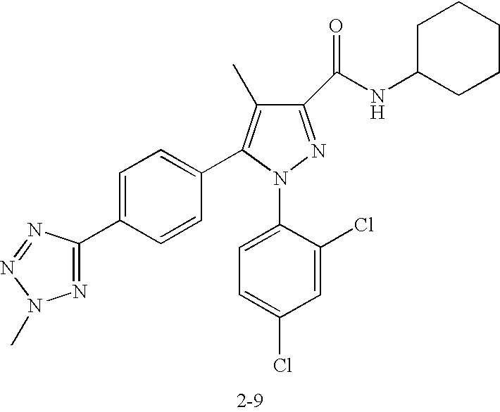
C1(C(NC2CCCCC2)=O)=NN(C2=CC=C(Cl)C=C2Cl)C(C2=CC=C(C3=NN(C)N=N3)C=C2)=C1C
